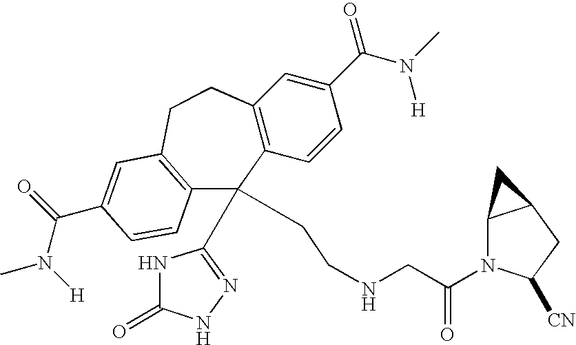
C12=C(C=CC(C(N(C)[H])=O)=C1)C(C1=NNC(=O)N1)(CCNCC(N1C3C(CC1[CN])C3)=O)C1=C(CC2)C=C(C(N(C)[H])=O)C=C1
